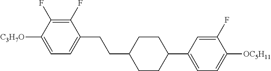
C1(F)=C(F)C([C3H7O])=CC=C1CCC1CCC(C2=CC=C([OC5H11])C(F)=C2)CC1
